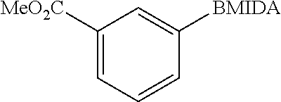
C1([MeO2C])=CC=CC([BMIDA])=C1
